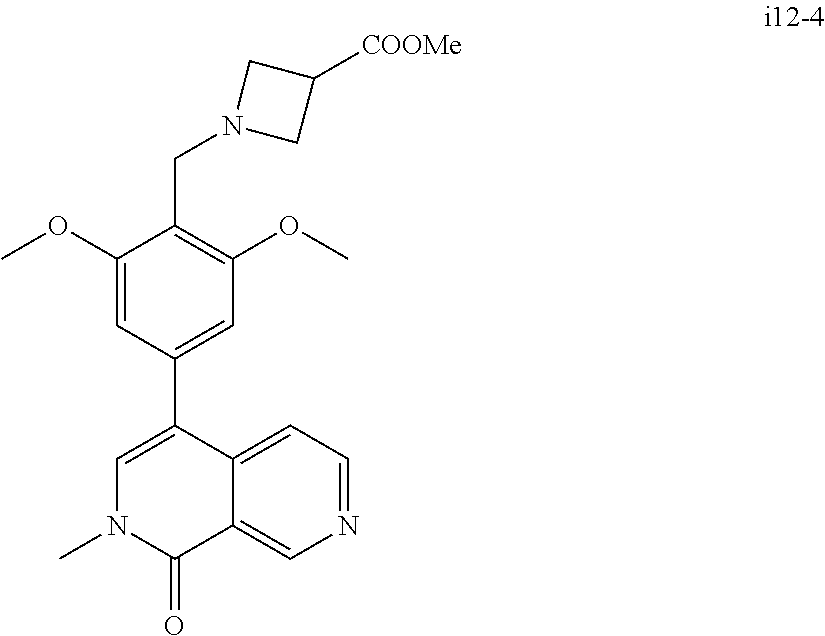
N1(CC2=C(OC)C=C(C3=CN(C)C(=O)C4=CN=CC=C34)C=C2OC)CC([COOMe])C1
